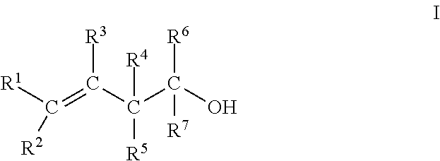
[R1]C(=C(C(C(O)([R6])[R7])([R4])[R5])[R3])[R2]
